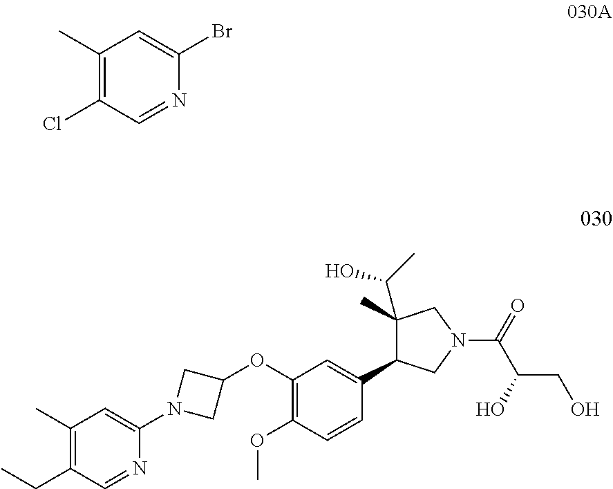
C1(C)=C(Cl)C=NC(Br)=C1.C1(CC)=C(C)C=C(N2CC(OC3=C(OC)C=CC(C4C(C)(C(C)O)CN(C(=O)C(O)CO)C4)=C3)C2)N=C1
